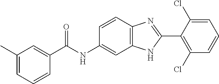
O=C(NC1=CC2=C(C=C1)N=C(C1=C(Cl)C=CC=C1Cl)N2)C1=CC(C)=CC=C1
